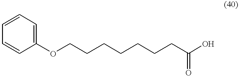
C1=CC=C(OCCCCCCCC(=O)O)C=C1
